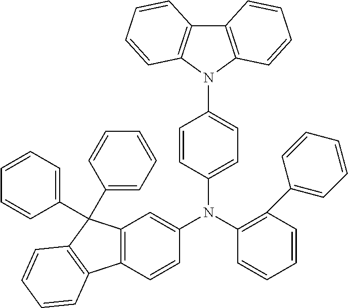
C12=C(C=CC(N(C3=C(C4=CC=CC=C4)C=CC=C3)C3=CC=C(N4C5=C(C6=C4C=CC=C6)C=CC=C5)C=C3)=C1)C1=C(C2(C2=CC=CC=C2)C2=CC=CC=C2)C=CC=C1
